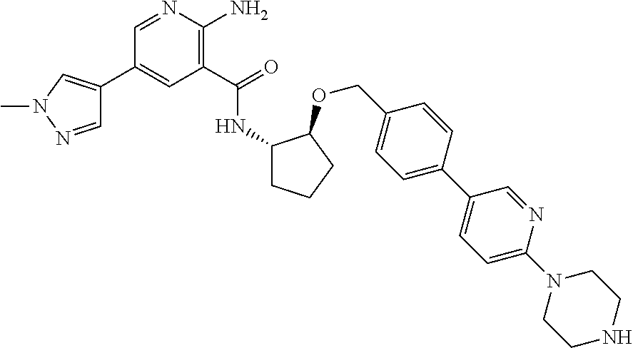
C1(C2=CN(C)N=C2)=CC(C(=O)NC2CCCC2OCC2=CC=C(C3=CC=C(N4CCNCC4)N=C3)C=C2)=C(N)N=C1
